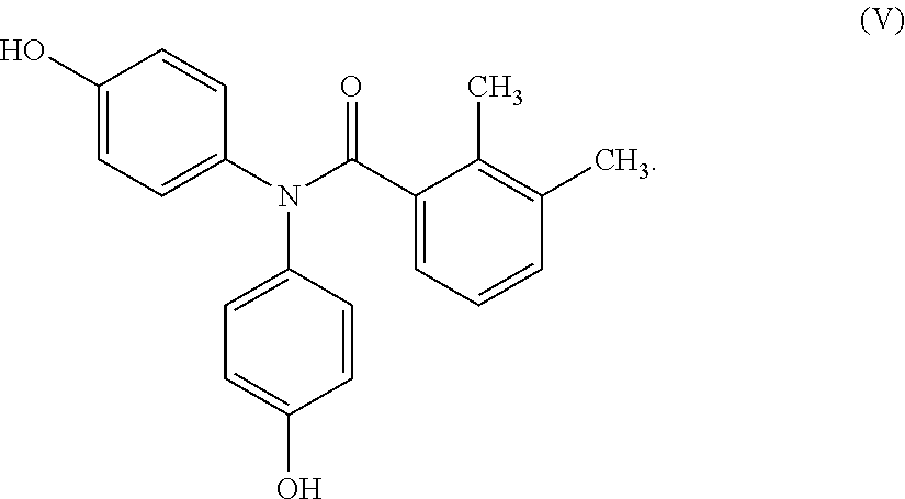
C1=CC(N(C(C2=CC=CC(C)=C2C)=O)C2=CC=C(O)C=C2)=CC=C1O
